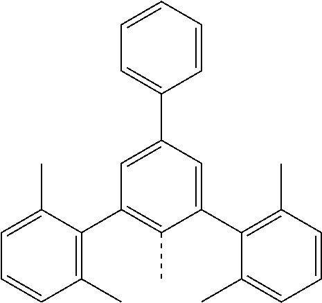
C1=CC=CC(C2=CC(C3=C(C)C=CC=C3C)=C(C)C(C3=C(C)C=CC=C3C)=C2)=C1
